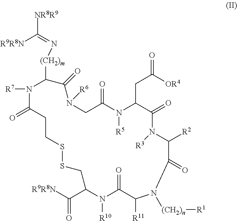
[NR8R9]C(=N[(CH2)m]C1C(=O)N([R6])CC(=O)N([R5])C(CC(=O)[OR4])C(=O)N([R3])C([R2])C(=O)N([(CH2)n][R1])C([R11])C(=O)N([R10])C(C(=O)[R9R8N])CSSCCC(=O)N1[R7])[R9R8N]
